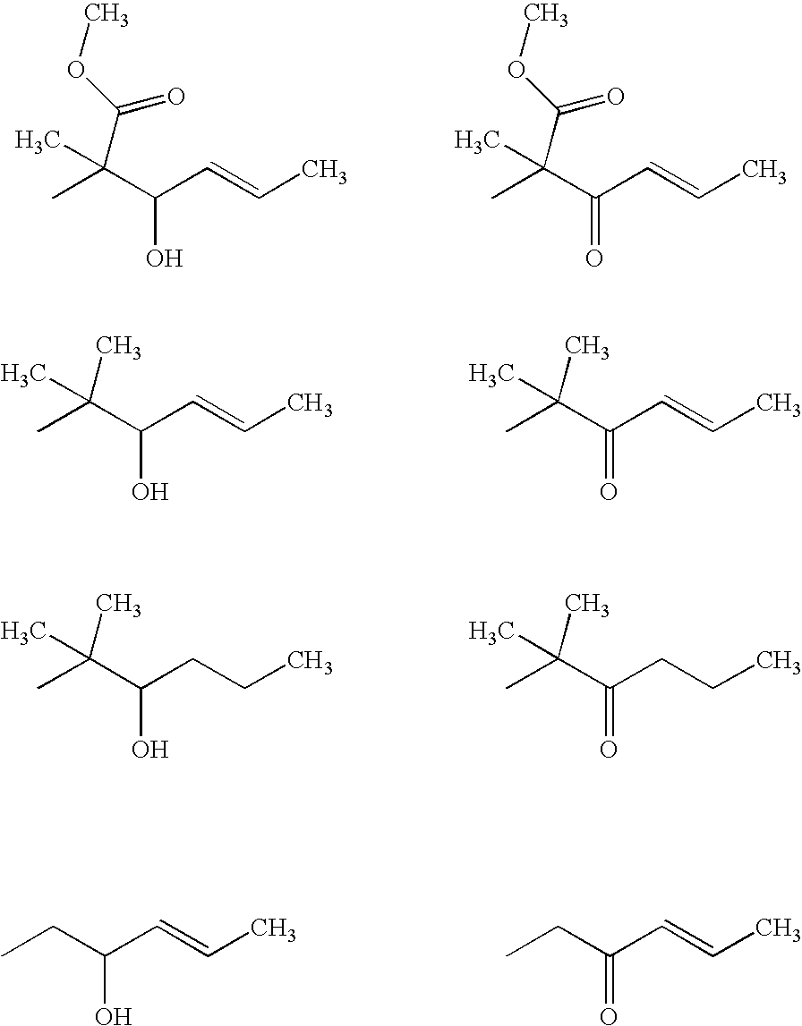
CC(C(C=CC)O)(C(OC)=O)C.CC(C(C=CC)=O)(C(OC)=O)C.CC(C(C=CC)O)(C)C.CC(C(C=CC)=O)(C)C.CC(C(CCC)O)(C)C.CC(C(CCC)=O)(C)C.CCC(C=CC)O.CCC(C=CC)=O
